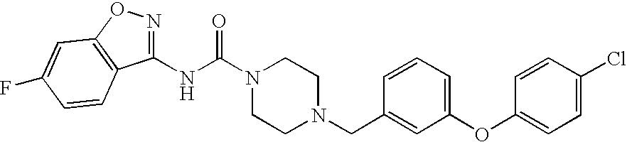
N(C(N1CCN(CC2=CC(OC3=CC=C(Cl)C=C3)=CC=C2)CC1)=O)C1=NOC2=C1C=CC(F)=C2
